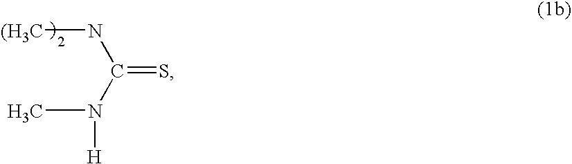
N([(H3C])C(=S)N(C)[H]
